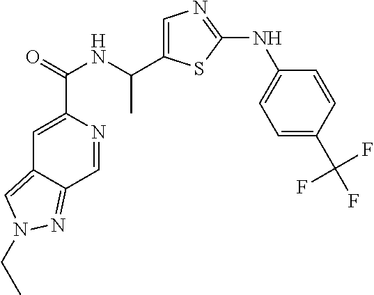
C1=C(C(=O)NC(C)C2=CN=C(NC3=CC=C(C(F)(F)F)C=C3)S2)N=CC2=NN(CC)C=C12
